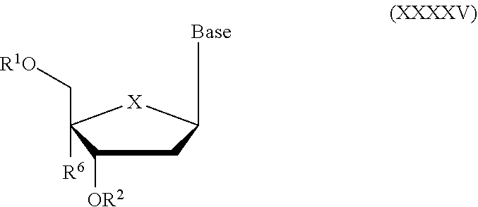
[Base]C1CC([OR2])C(C[R1O])([R6])[X]1
